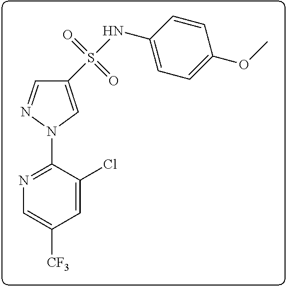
C1(S(NC2=CC=C(OC)C=C2)(=O)=O)=CN(C2=NC=C([CF3])C=C2Cl)N=C1
